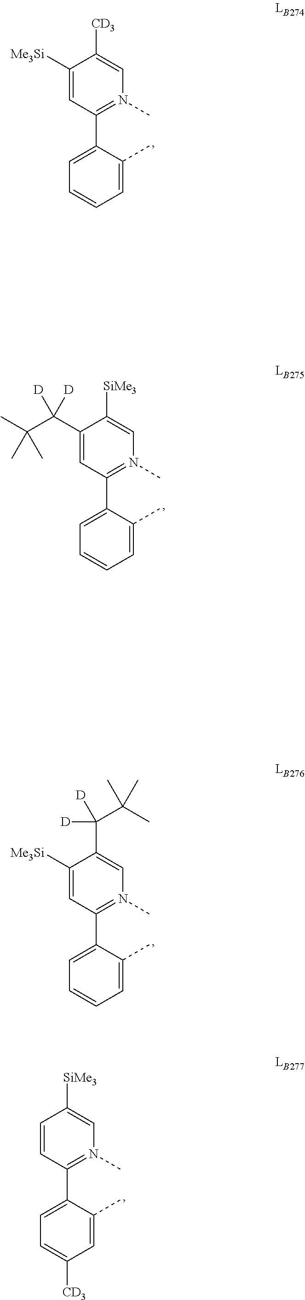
C1=CC=C(C)C(C2=N(C)C=C([CD3])C([Me3Si])=C2)=C1.C1=CC=C(C)C(C2=N(C)C=C([SiMe3])C(C(C(C)(C)C)([D])[D])=C2)=C1.C1=CC=C(C)C(C2=N(C)C=C(C([D])([D])C(C)(C)C)C([Me3Si])=C2)=C1.C1=C([CD3])C=C(C)C(C2=N(C)C=C([SiMe3])C=C2)=C1
